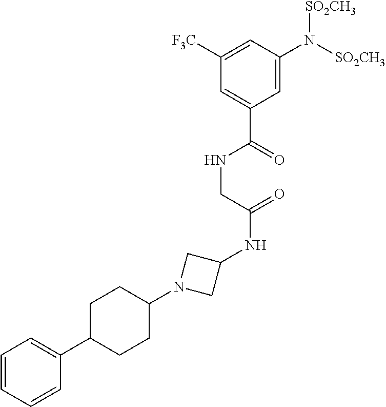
C1=C(C(=O)NCC(NC2CN(C3CCC(C4=CC=CC=C4)CC3)C2)=O)C=C(N([SO2CH3])[SO2CH3])C=C1[F3C]
